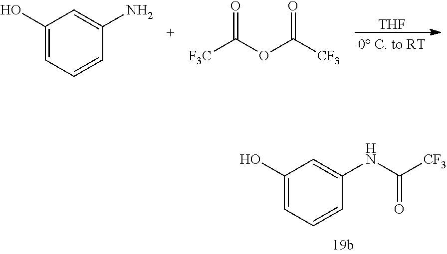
[THF].C1(O)=CC=CC(N)=C1.[F3C]C(OC([CF3])=O)=O.C1(O)=CC=CC(NC([CF3])=O)=C1
